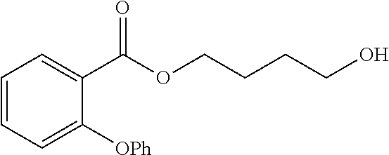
C1=CC=C([OPh])C(C(OCCCCO)=O)=C1
